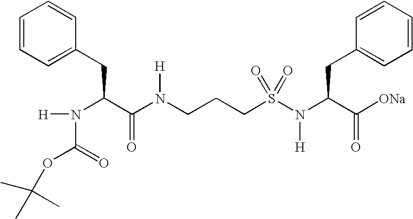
C1=CC=C(CC(C(N(CCCS(N(C(C([ONa])=O)CC2=CC=CC=C2)[H])(=O)=O)[H])=O)N([H])C(=O)OC(C)(C)C)C=C1
